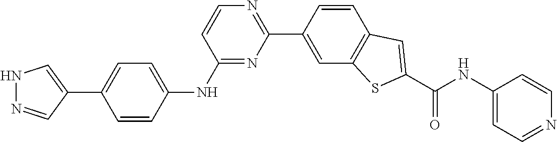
C1=CC(C2=NC=CC(NC3=CC=C(C4=CNN=C4)C=C3)=N2)=CC2=C1C=C(C(NC1=CC=NC=C1)=O)S2
